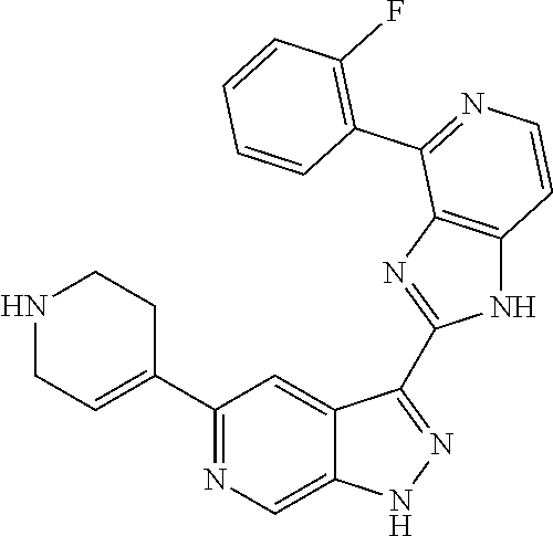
C1(C2=NC=C3C(=C2)C(C2=NC4=C(N2)C=CN=C4C2=C(F)C=CC=C2)=NN3)=CCNCC1
